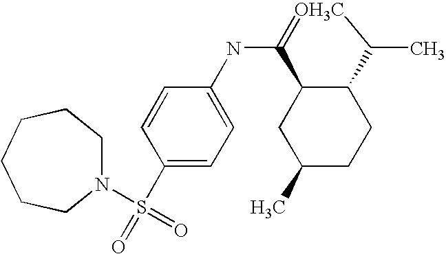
C1(NC2=CC=C(S(=O)(=O)N3CCCCCC3)C=C2)=[OH3C]C(C)C2C1CC(C)CC2
